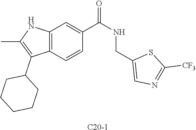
[C20-1].C12=C(C=CC(C(NCC3=CN=C([CF3])S3)=O)=C1)C(C1CCCCC1)=C(C)N2
